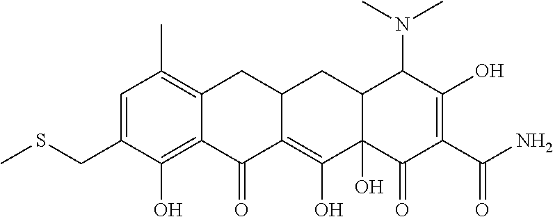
C1=C(CSC)C(O)=C2C(=C1C)CC1C(=C(O)C3(O)C(C1)C(N(C)C)C(O)=C(C(N)=O)C3=O)C2=O
